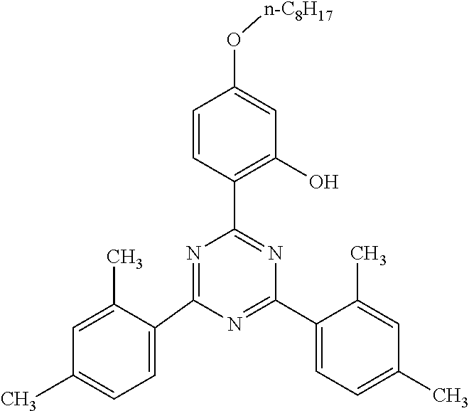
N1=C(C2=CC=C(C)C=C2C)N=C(C2=C(O)C=C(O[n-C8H17])C=C2)N=C1C1=CC=C(C)C=C1C
